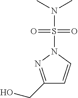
C1(CO)=NN(S(=O)(=O)N(C)C)C=C1
